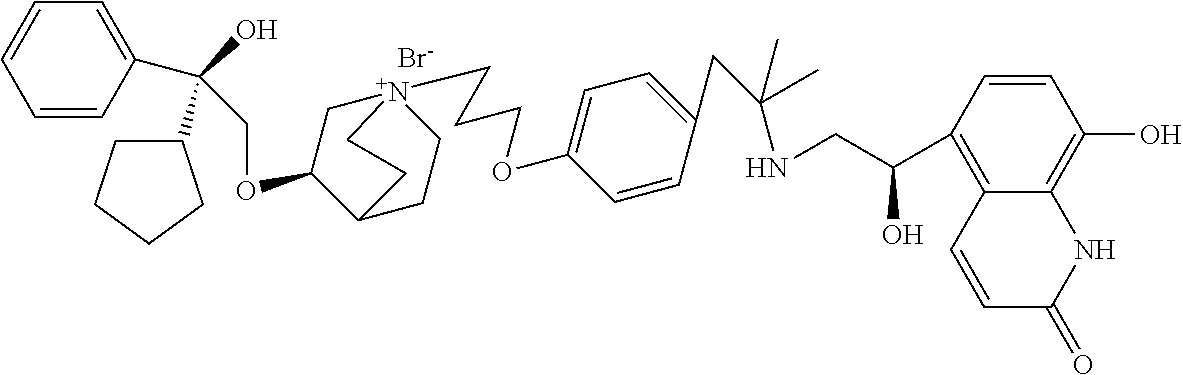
[Br-].C(OC1C[N+]2(CCCOC3=CC=C(CC(NCC(C4=C5C(=C(O)C=C4)NC(=O)C=C5)O)(C)C)C=C3)CCC1CC2)C(O)(C1CCCC1)C1=CC=CC=C1
